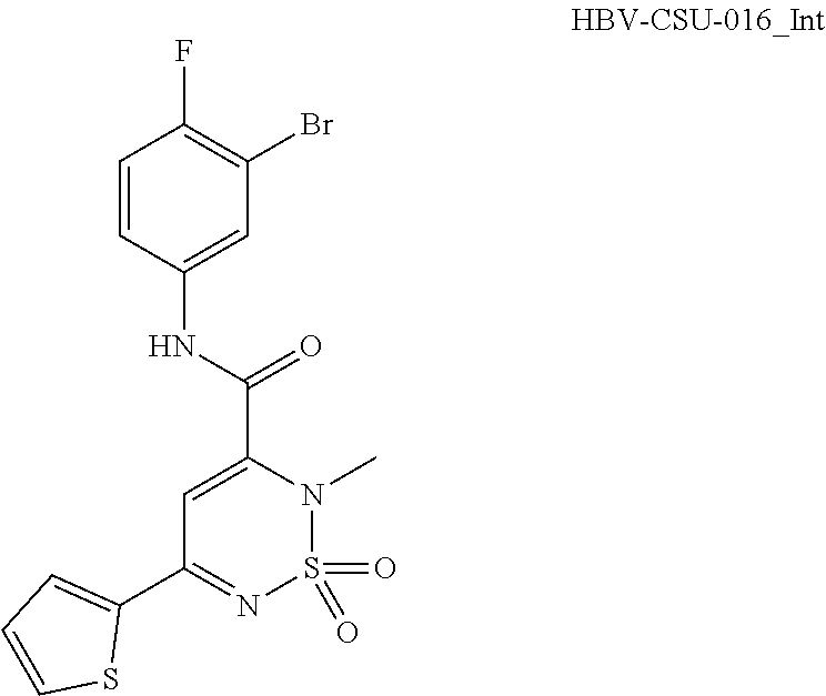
C1=C(C(NC2=CC(Br)=C(F)C=C2)=O)N(C)S(=O)(=O)N=C1C1=CC=CS1
